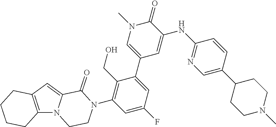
C12=C(N3C(=C1)C(=O)N(C1=C(CO)C(C4=CN(C)C(=O)C(NC5=NC=C(C6CCN(C)CC6)C=C5)=C4)=CC(F)=C1)CC3)CCCC2
